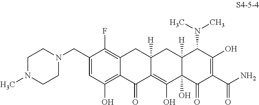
C1N(CC2=CC(O)=C3C(=C2F)CC2([H])C(=C(O)C4(O)C([H])(C2)C(N(C)C)C(O)=C(C(N)=O)C4=O)C3=O)CCN(C)C1
